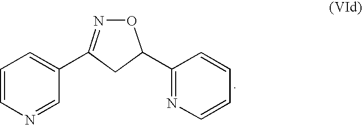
O1N=C(C2=CC=CN=C2)CC1C1=NC=CC=C1
